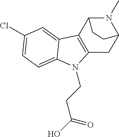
N1(C)C2C3=C(CC1CC2)N(CCC(=O)O)C1=CC=C(Cl)C=C31
